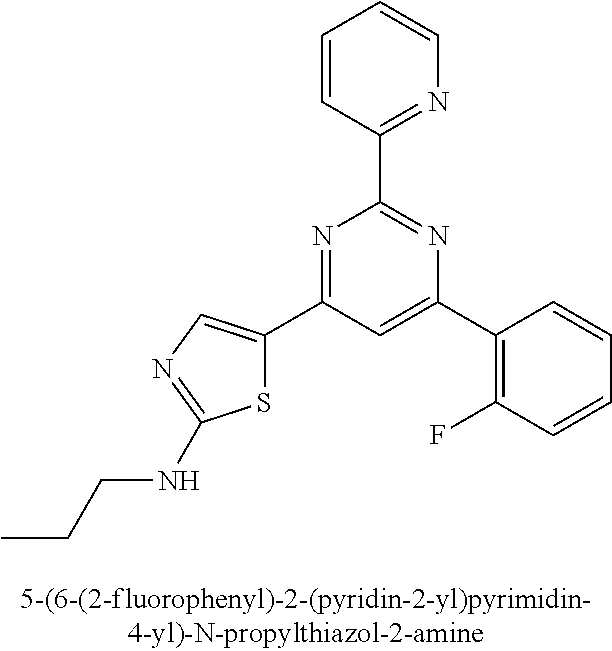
C1(C2=CC(C3=CN=C(NCCC)S3)=NC(C3=NC=CC=C3)=N2)=C(F)C=CC=C1
